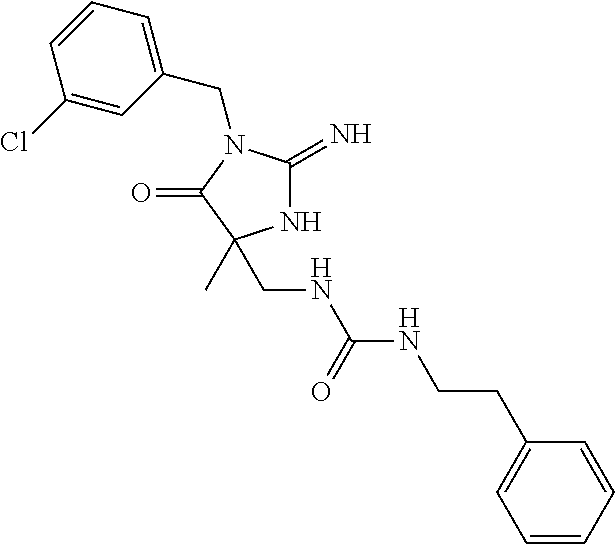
N1C(=N)N(CC2=CC=CC(Cl)=C2)C(=O)C1(C)CNC(NCCC1=CC=CC=C1)=O
